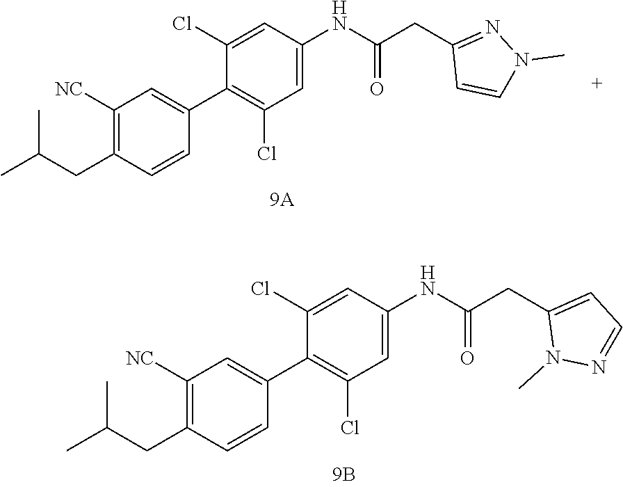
C1(CC(C)C)=C([NC])C=C(C2=C(Cl)C=C(NC(CC3=NN(C)C=C3)=O)C=C2Cl)C=C1.C1(CC(C)C)=C([NC])C=C(C2=C(Cl)C=C(NC(CC3=CC=NN3C)=O)C=C2Cl)C=C1
